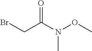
BrCC(N(OC)C)=O
